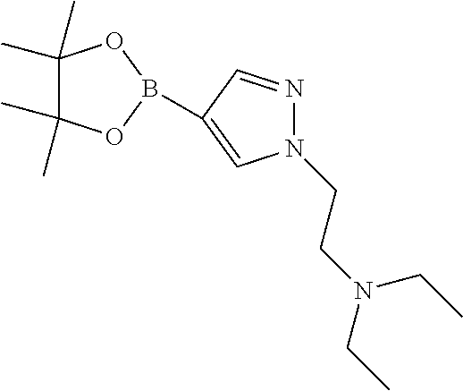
C1(C)(C)C(C)(C)OB(C2=CN(CCN(CC)CC)N=C2)O1
